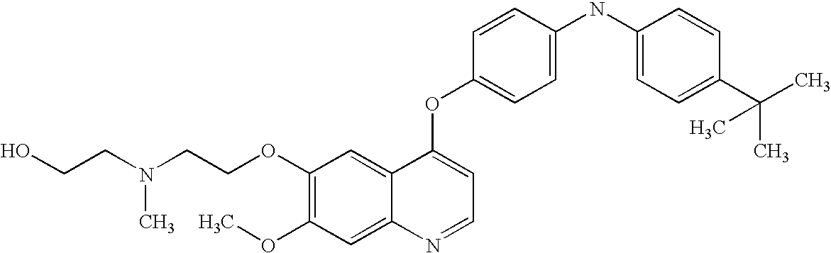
C1(OCCN(CCO)C)=C(OC)C=C2C(=C1)C(OC1=CC=C(NC3=CC=C(C(C)(C)C)C=C3)C=C1)=CC=N2
